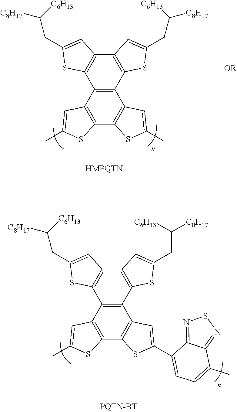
C12=C(C3=C(C4=C1C=C(CC([C8H17])[C6H13])S4)C1=C(C4=C3C=C(C)S4)SC(C)=C1)SC(CC([C8H17])[C6H13])=C2.C12=C(C3=C(C4=C1C=C(CC([C8H17])[C6H13])S4)C1=C(C4=C3C=C(C3=CC=C(C)C5=NSN=C53)S4)SC(C)=C1)SC(CC([C6H13])[C8H17])=C2
